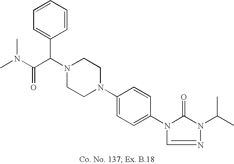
N1(C(C(N(C)C)=O)C2=CC=CC=C2)CCN(C2=CC=C(N3C(=O)N(C(C)C)N=C3)C=C2)CC1
